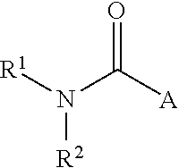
[R1]N(C([A])=O)[R2]
